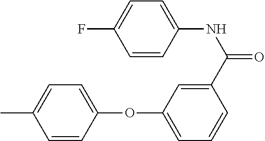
C1=C(C)C=CC(OC2=CC=CC(C(=O)NC3=CC=C(F)C=C3)=C2)=C1
